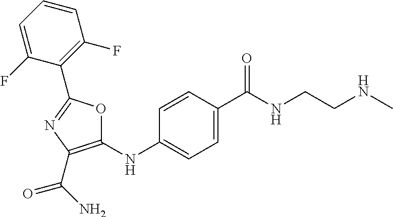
C1=CC=C(F)C(C2=NC(C(N)=O)=C(NC3=CC=C(C(=O)NCCNC)C=C3)O2)=C1F
